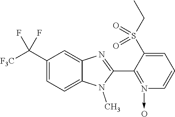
C1(C([F3C])(F)F)=CC=C2C(=C1)N=C(C1=N(->C)C=CC=C1S(CC)(=O)=O)N2C.O
